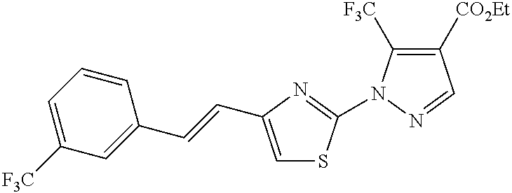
C1([CO2Et])=C([F3C])N(C2=NC(C=CC3=CC([F3C])=CC=C3)=CS2)N=C1
